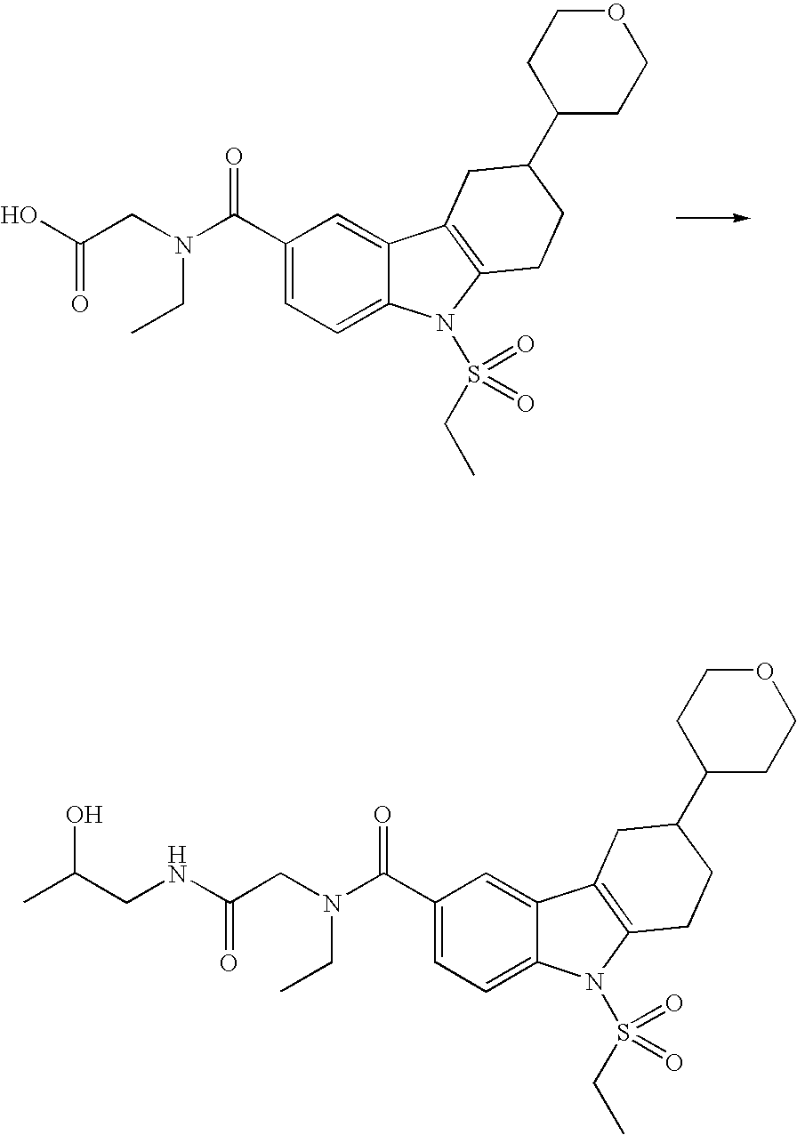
C1(C(N(CC(O)=O)CC)=O)=CC=C2C(=C1)C1=C(N2S(CC)(=O)=O)CCC(C2CCOCC2)C1.C1(C(N(CC(NCC(C)O)=O)CC)=O)=CC=C2C(=C1)C1=C(N2S(CC)(=O)=O)CCC(C2CCOCC2)C1
